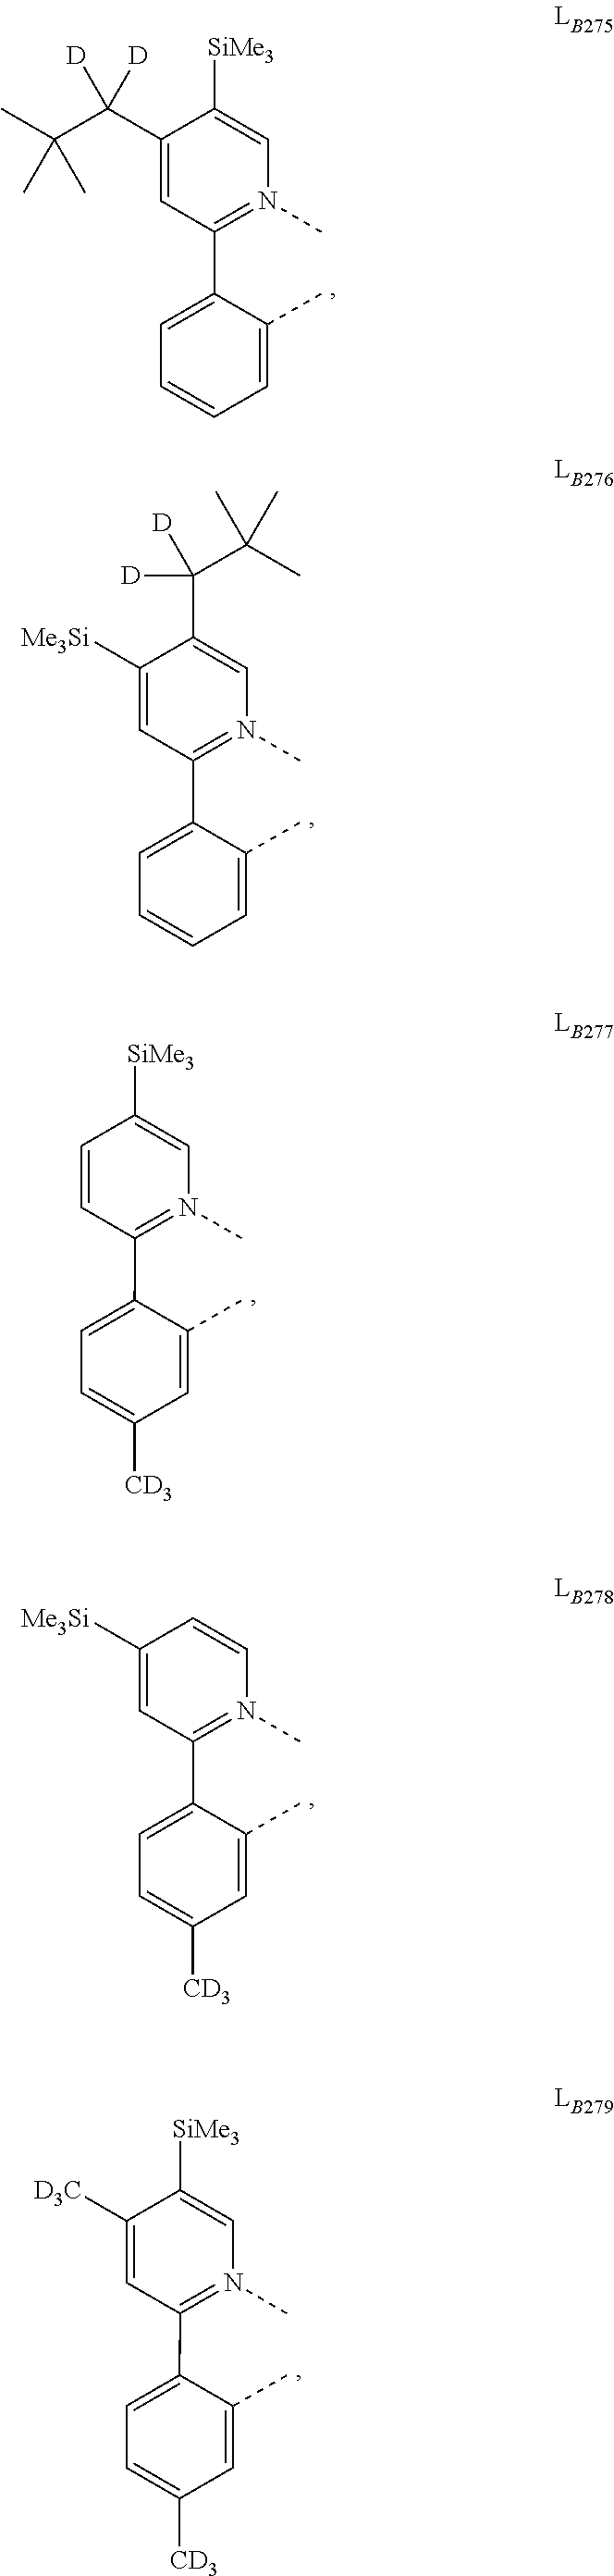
C1([SiMe3])=CN(C)=C(C2=CC=CC=C2C)C=C1C(C(C)(C)C)([D])[D].C1(C(C(C)(C)C)([D])[D])=CN(C)=C(C2=CC=CC=C2C)C=C1[Me3Si].C1([SiMe3])=CN(C)=C(C2=CC=C([CD3])C=C2C)C=C1.C1=CN(C)=C(C2=CC=C([CD3])C=C2C)C=C1[Me3Si].C1([SiMe3])=CN(C)=C(C2=CC=C([CD3])C=C2C)C=C1[D3C]
